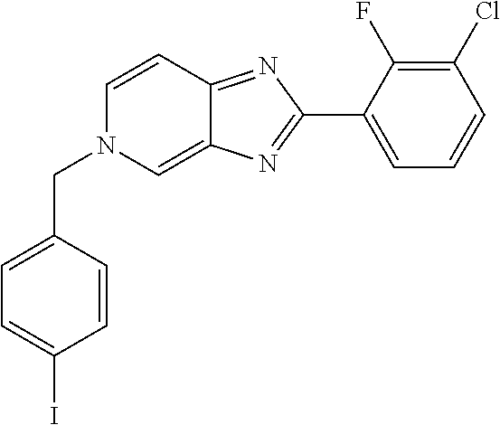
C1(C2=NC3=CN(CC4=CC=C(I)C=C4)C=CC3=N2)=CC=CC(Cl)=C1F
